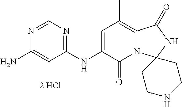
N1=CN=C(NC2=CC(C)=C3N(C2=O)C2(NC3=O)CCNCC2)C=C1N.[2 HCl]
